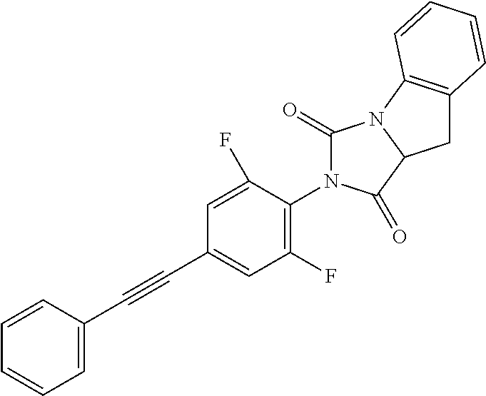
C1(C#CC2=CC=CC=C2)=CC(F)=C(N2C(=O)N3C(C2=O)CC2=C3C=CC=C2)C(F)=C1
